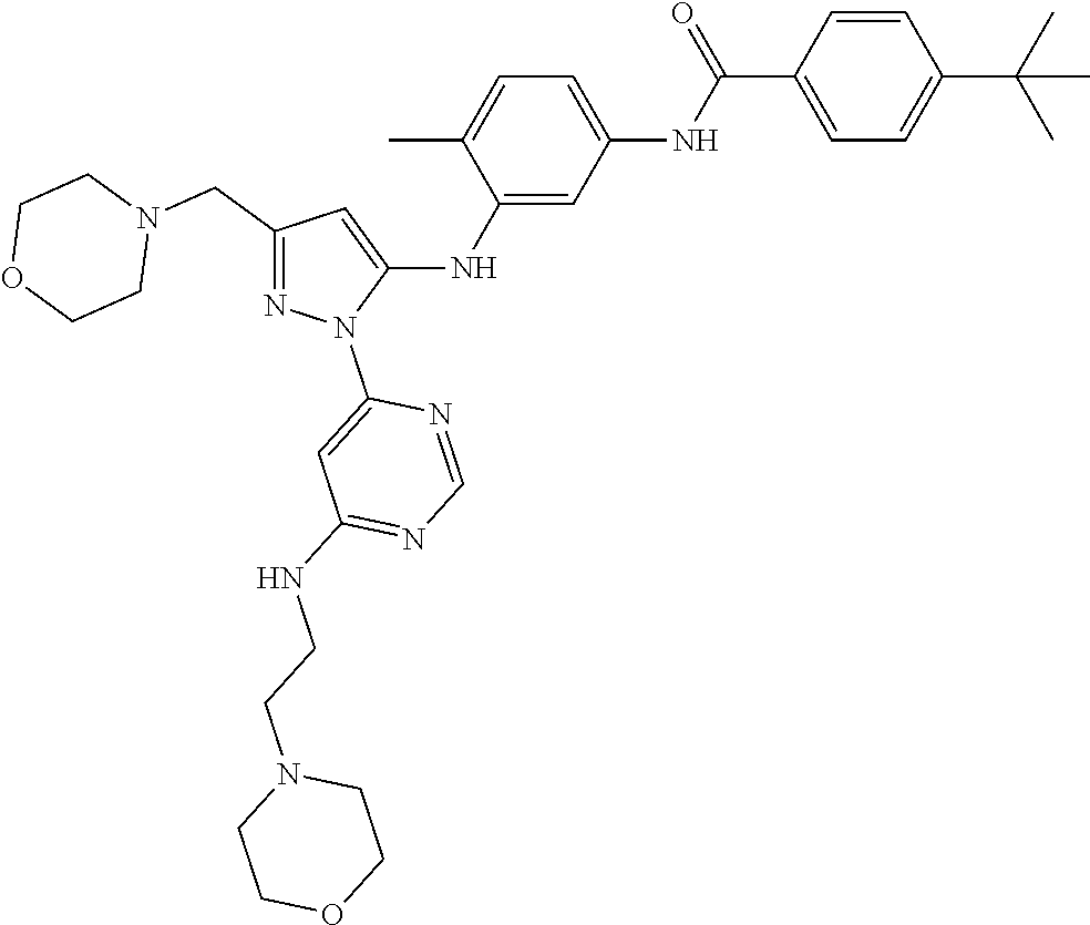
C1(CN2CCOCC2)=NN(C2=CC(NCCN3CCOCC3)=NC=N2)C(NC2=CC(NC(C3=CC=C(C(C)(C)C)C=C3)=O)=CC=C2C)=C1
